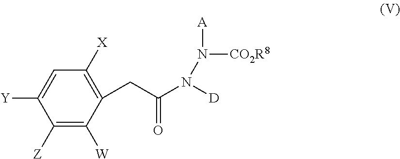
C1([Z])=C([W])C(CC(N([D])N([A])[CO2R8])=O)=C([X])C=C1[Y]
